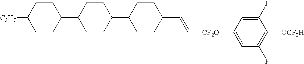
C1CC(C2CCC(C3CCC(C=C[CF2O]C4=CC(F)=C([OCF2H])C(F)=C4)CC3)CC2)CCC1[C3H7]
